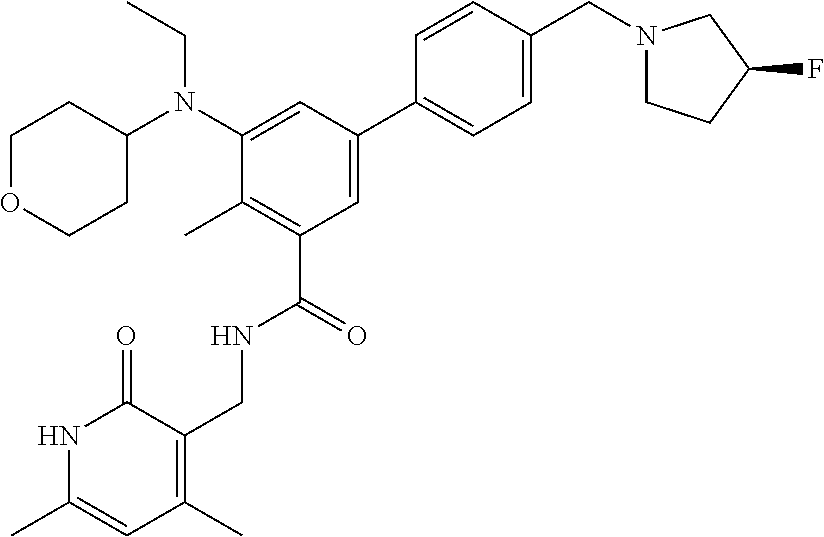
N1C(C)=CC(C)=C(CNC(C2=C(C)C(N(C3CCOCC3)CC)=CC(C3=CC=C(CN4CCC(F)C4)C=C3)=C2)=O)C1=O
